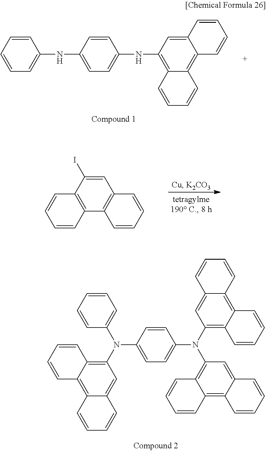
C1=CC=CC=C1NC1=CC=C(NC2=C3C(=C4C(=C2)C=CC=C4)C=CC=C3)C=C1.C1=C(I)C2=C(C3=C1C=CC=C3)C=CC=C2.C1=CC(N(C2=C3C(=C4C(=C2)C=CC=C4)C=CC=C3)C2=CC=CC=C2)=CC=C1N(C1=C2C(=C3C(=C1)C=CC=C3)C=CC=C2)C1=C2C(=C3C(=C1)C=CC=C3)C=CC=C2
